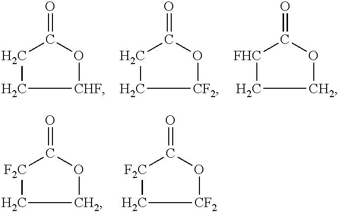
[CHF]1OC(=O)CC1.[CF2]1OC(=O)CC1.C1OC(=O)[FHC]C1.C1OC(=O)[F2C]C1.[CF2]1OC(=O)[F2C]C1
